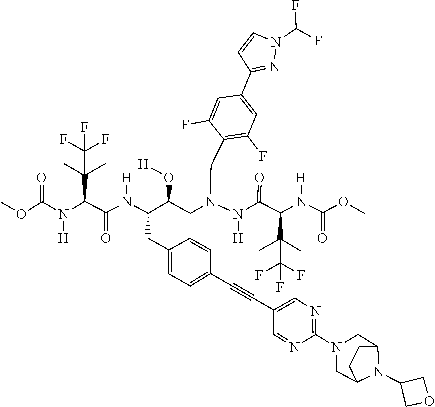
C12CN(C3=NC=C(C#CC4=CC=C(CC(N([H])C(C(N([H])C(OC)=O)C(C)(C)C(F)(F)F)=O)C(O[H])CN(N([H])C(C(N([H])C(OC)=O)C(C)(C)C(F)(F)F)=O)CC5=C(F)C=C(C6=NN(C(F)F)C=C6)C=C5F)C=C4)C=N3)CC(CC1)N2C1COC1
